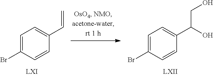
C1=C(Br)C=CC(C=C)=C1.C1=C(Br)C=CC(C(CO)O)=C1
